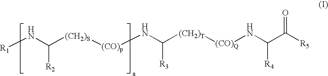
N(C([(CH2)S][(CO)p]NC([(CH2)T][(CO)Q]NC(C([R5])=O)[R4])[R3])[R2])[R1]
